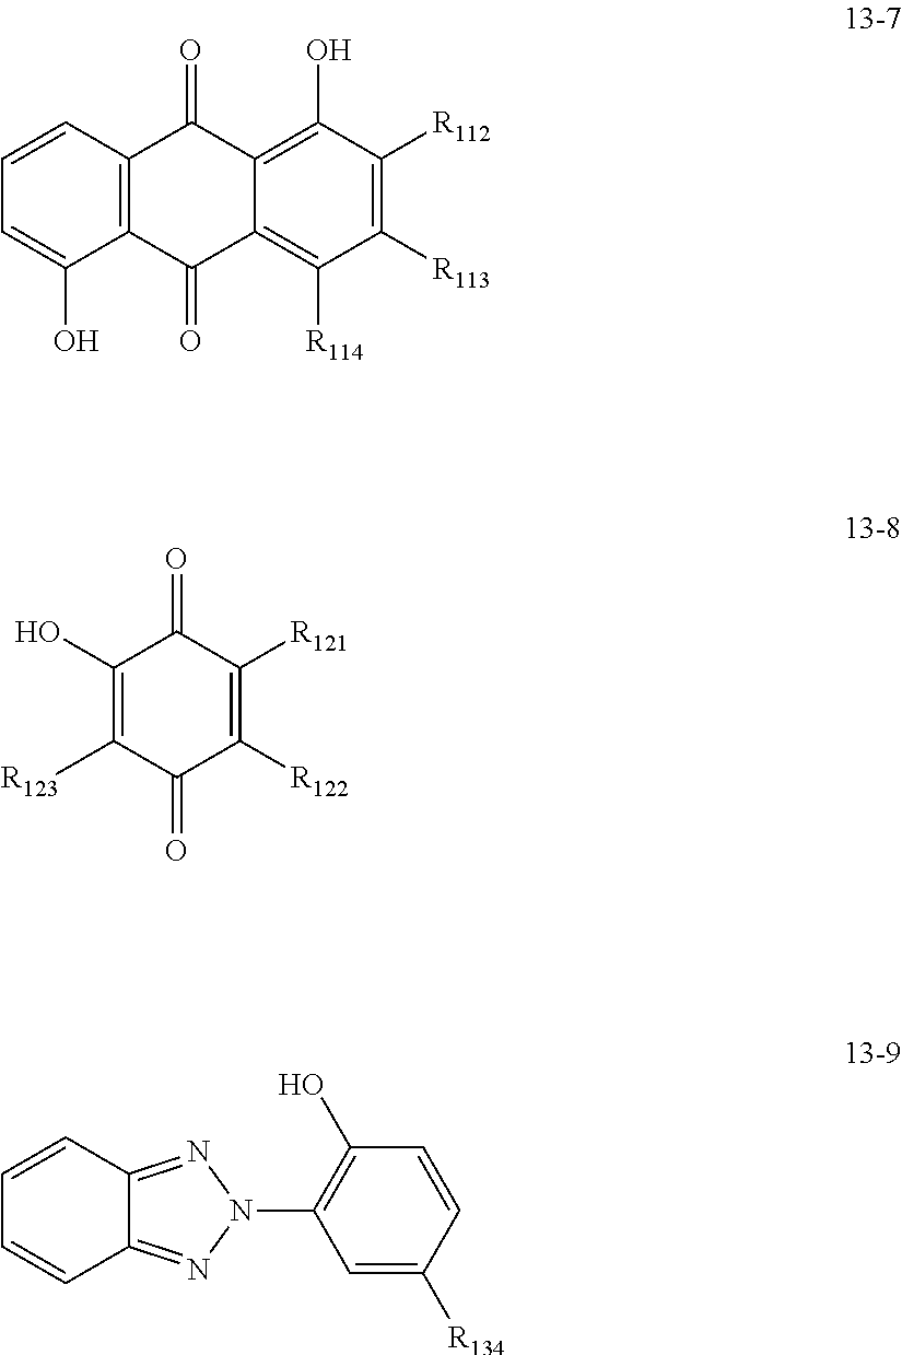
C12=C(C=CC=C1O)C(=O)C1=C(O)C([R112])=C([R113])C([R114])=C1C2=O.C1(O)=C([R123])C(=O)C([R122])=C([R121])C1=O.C12=NN(C3=C(O)C=CC([R134])=C3)N=C1C=CC=C2
